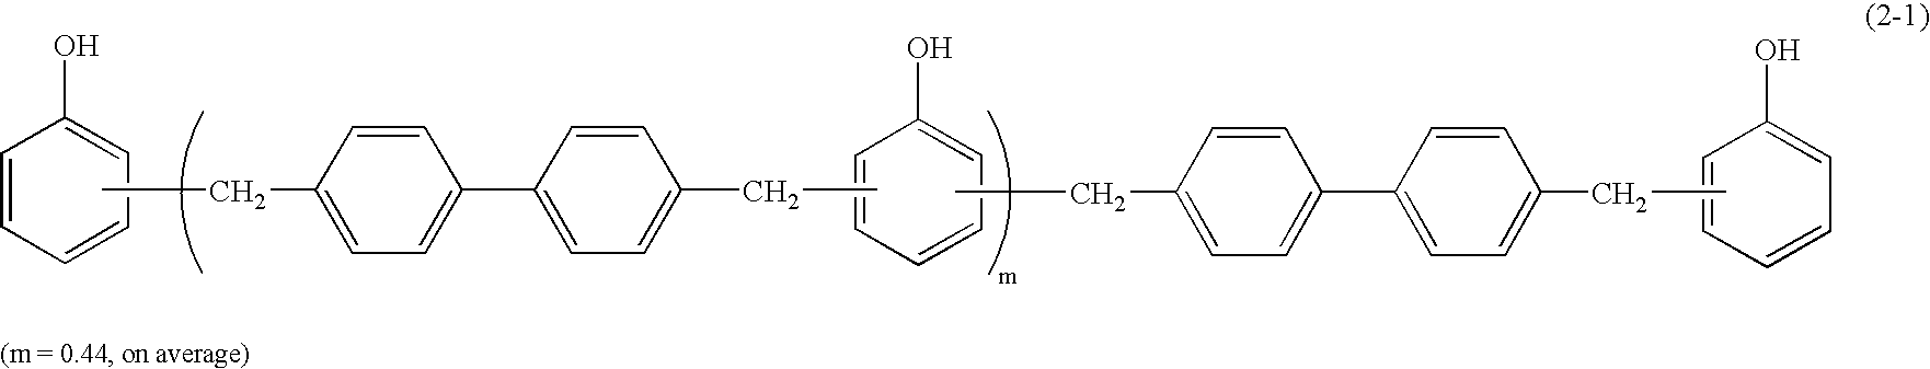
C1=CC=CC=C1O.CCC1=CC=C(C2=CC=C(CC)C=C2)C=C1.CCC1=CC=C(C2=CC=C(CC)C=C2)C=C1.C1=CC=CC=C1O.C1=CC=CC=C1O
